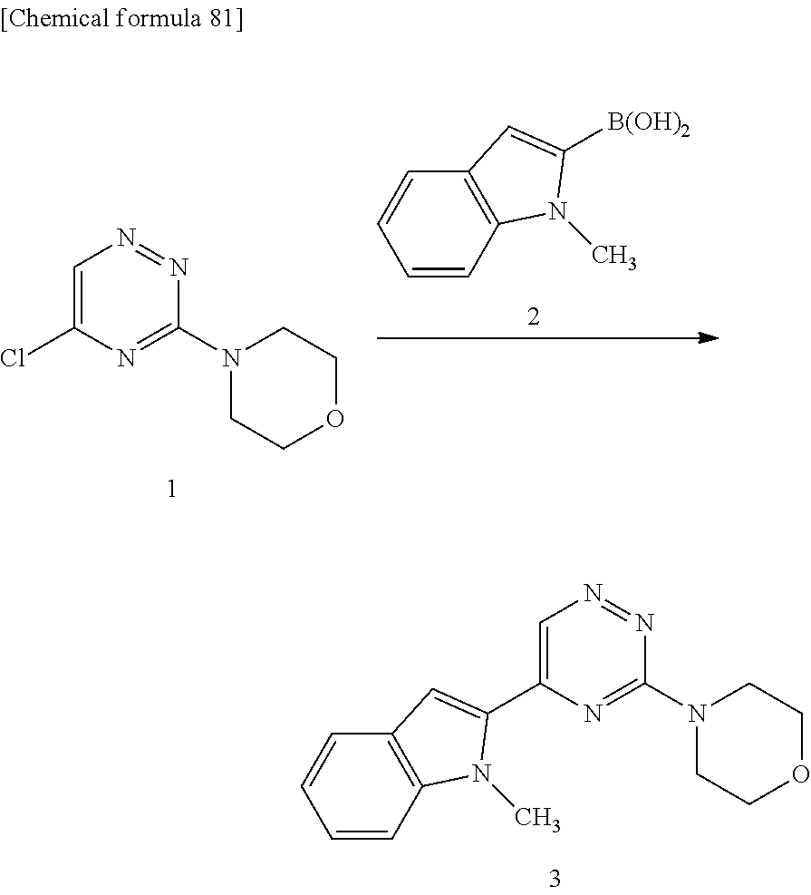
C1=C(Cl)N=C(N2CCOCC2)N=N1.C1=CC2=C(C=C1)C=C([B(OH)2])N2C.C1=CC2=C(C=C1)C=C(C1=CN=NC(N3CCOCC3)=N1)N2C
